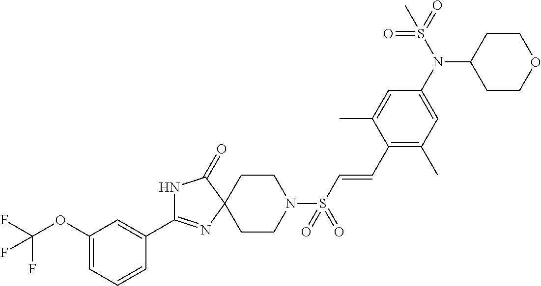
N1C(=O)C2(N=C1C1=CC(OC(F)(F)F)=CC=C1)CCN(S(C=CC1=C(C)C=C(N(S(=O)(=O)C)C3CCOCC3)C=C1C)(=O)=O)CC2
